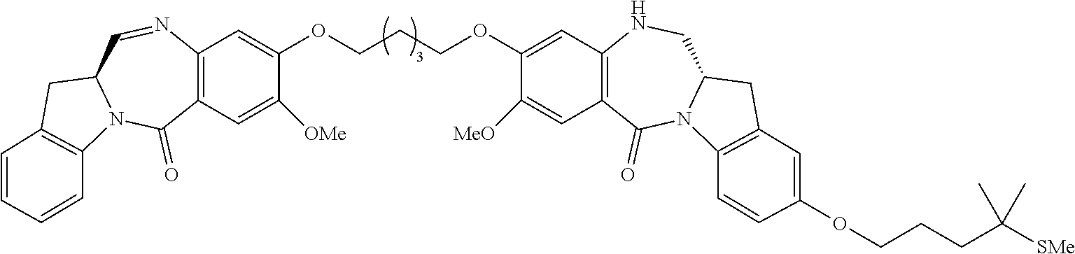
C(COC1=CC2=C(C=C1[MeO])C(=O)N1C(CN2)CC2=C1C=CC(OCCCC([SMe])(C)C)=C2)COC1=CC2=C(C=C1[OMe])C(=O)N1C(C=N2)CC2=C1C=CC=C2
